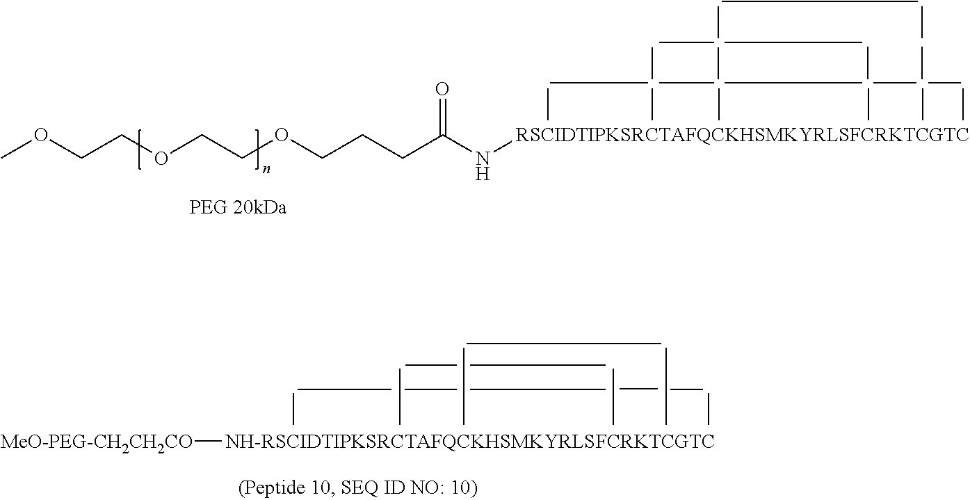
[MeO-PEG-CH2CH2CO][NH-RSCIDTIPKSRCTAFQCKHSMKYRLSFCRKTCGTC].COCCOCCOCCCC(N[RSCIDTIPKSRCTAFQCKHSMKYRLSFCRKTCGTC])=O
